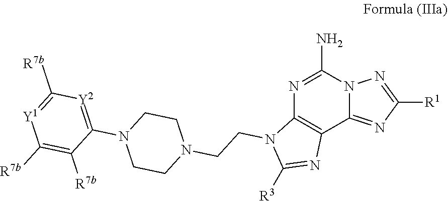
N1=C(N)N2C(=NC([R1])=N2)C2=C1N(CCN1CCN(C3=[Y2]C([R7b])=[Y1]C([R7b])=C3[R7b])CC1)C([R3])=N2
